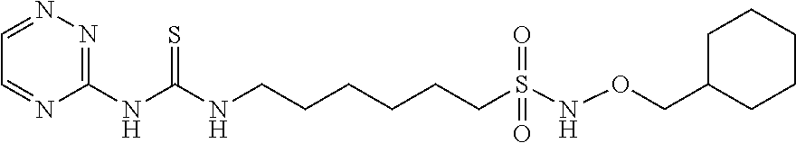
C1(NC(NCCCCCCS(NOCC2CCCCC2)(=O)=O)=S)=NN=CC=N1
